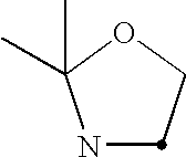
N1C(C)(C)OCC1
